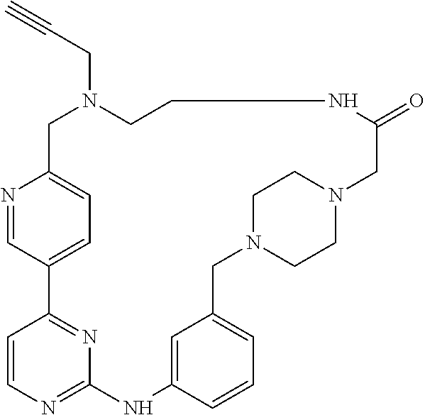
N1=CC2=CC=C1CN(CC#C)CCNC(=O)CN1CCN(CC3=CC=CC(=C3)NC3=NC=CC2=N3)CC1
